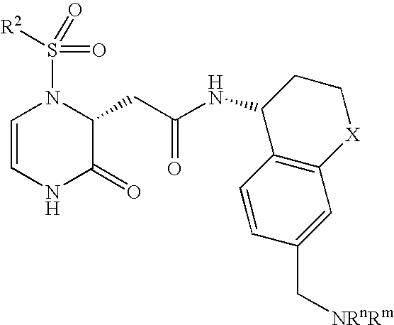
C1=CNC(=O)C(CC(NC2C3=C([X]CC2)C=C(C[NRnRm])C=C3)=O)N1S(=O)([R2])=O
